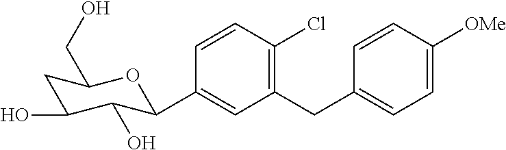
C1(CC2=CC=C([OMe])C=C2)=C(Cl)C=CC(C2C(O)C(O)CC(CO)O2)=C1
